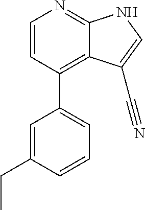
C1=CC(C2=CC=CC(CC)=C2)=C2C(=N1)NC=C2C#N
